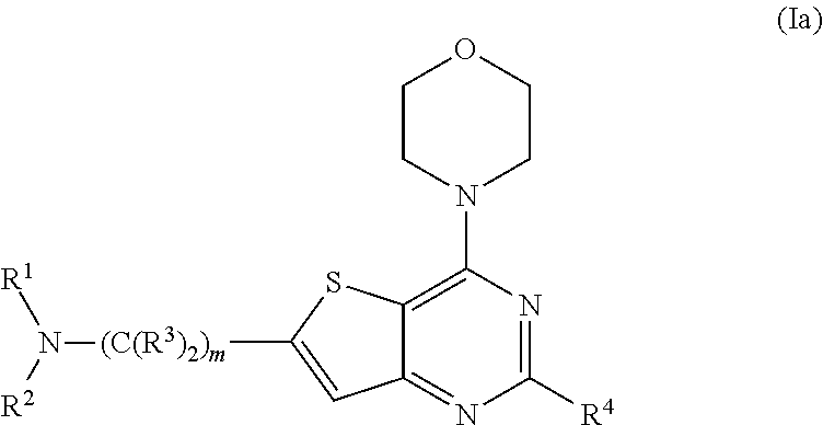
C1CN(C2=C3C(=NC([R4])=N2)C=C([(C(R3)2)m]N([R2])[R1])S3)CCO1
